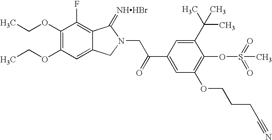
C1(OCC)=C(OCC)C=C2C(=C1F)C(=[NHHBr])N(CC(C1=CC(OCCCC#N)=C(OS(C)(=O)=O)C(C(C)(C)C)=C1)=O)C2
